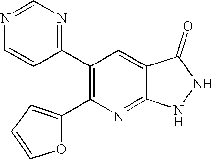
C1(C2=C(C3=NC=NC=C3)C=C3C(=N2)NNC3=O)=CC=CO1
